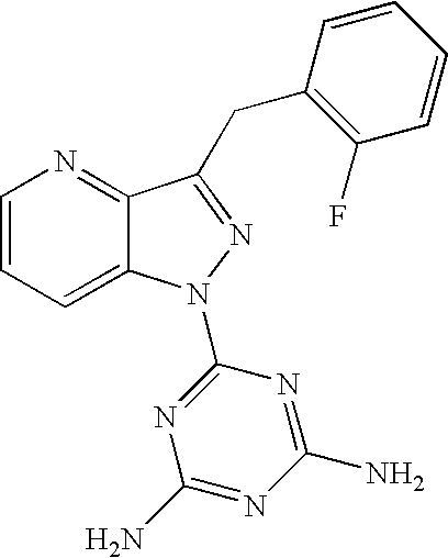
C1=CC=C2C(=N1)C(CC1=C(F)C=CC=C1)=NN2C1=NC(N)=NC(N)=N1
